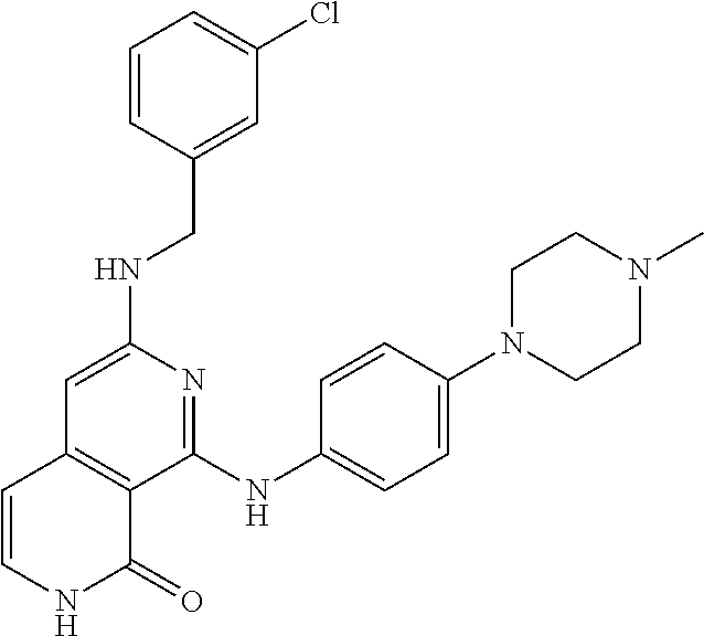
N(C1=CC2=C(C(NC3=CC=C(N4CCN(C)CC4)C=C3)=N1)C(=O)NC=C2)CC1=CC(Cl)=CC=C1
